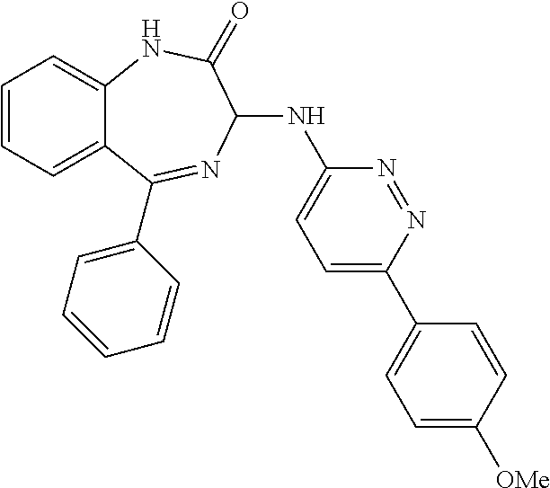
C1=CC=C2C(=C1)NC(=O)C(NC1=CC=C(C3=CC=C([OMe])C=C3)N=N1)N=C2C1=CC=CC=C1
